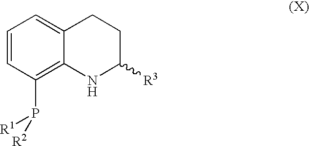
C1=CC(P([R1])[R2])=C2C(=C1)CCC([R3])N2
